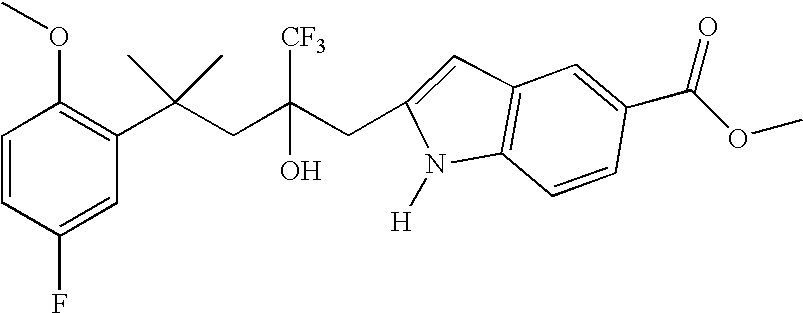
C1(F)=CC(C(CC(CC2=CC3=C(C=CC(C(OC)=O)=C3)N2[H])([CF3])O)(C)C)=C(OC)C=C1
